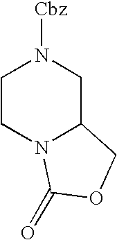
C1CN2C(CN1[Cbz])COC2=O
